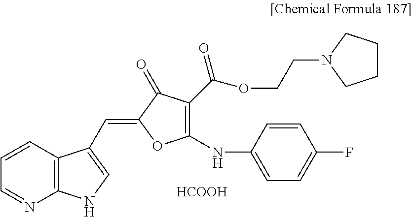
C1=CC2=C(N=C1)NC=C2C=C1OC(NC2=CC=C(F)C=C2)=C(C(=O)OCCN2CCCC2)C1=O.[HCOOH]
